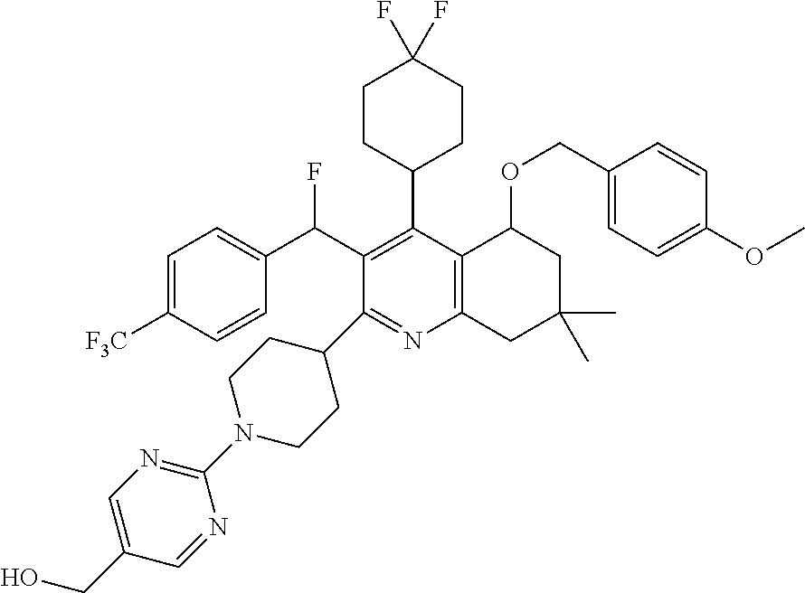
FC(C1=C(C2CCC(F)(F)CC2)C2=C(N=C1C1CCN(C3=NC=C(CO)C=N3)CC1)CC(C)(C)CC2OCC1=CC=C(OC)C=C1)C1=CC=C([F3C])C=C1
